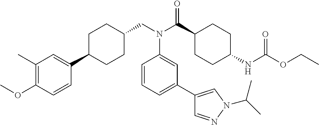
COC1=C(C)C=C(C2CCC(CN(C(C3CCC(NC(OCC)=O)CC3)=O)C3=CC(C4=CN(C(C)C)N=C4)=CC=C3)CC2)C=C1
